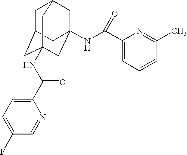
C1C2CC3(NC(C4=CC=C(F)C=N4)=O)CC(NC(=O)C4=CC=CC(C)=N4)(CC1C3)C2
